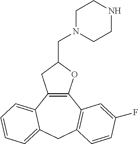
C12=C(C3=CC=CC=C3CC3=C1C=C(F)C=C3)CC(CN1CCNCC1)O2
